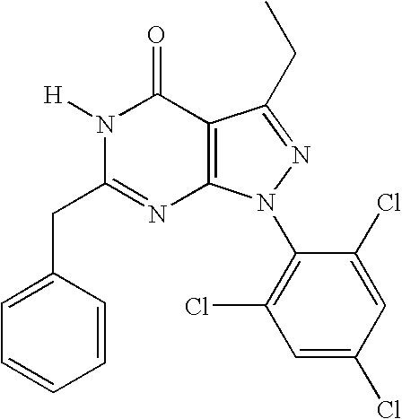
C1(CC2=NC3=C(C(=O)N2[H])C(CC)=NN3C2=C(Cl)C=C(Cl)C=C2Cl)=CC=CC=C1
